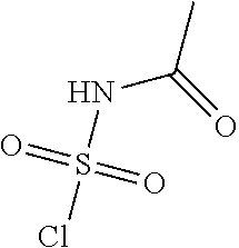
ClS(=O)(=O)NC(C)=O
